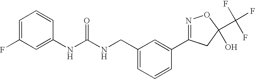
N(C(NCC1=CC=CC(C2=NOC(C(F)(F)F)(O)C2)=C1)=O)C1=CC(F)=CC=C1
